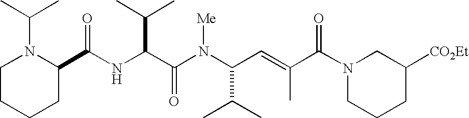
N(C(C(N(C(C(C)C)C=C(C)C(N1CCCC([CO2Et])C1)=O)[Me])=O)C(C)C)C(C1N(C(C)C)CCCC1)=O
